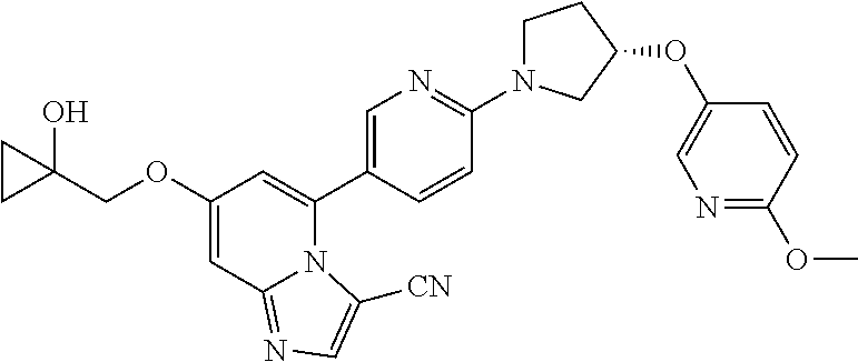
C1(OCC2(O)CC2)=CC2=NC=C([CN])N2C(C2=CN=C(N3CCC(OC4=CN=C(OC)C=C4)C3)C=C2)=C1
